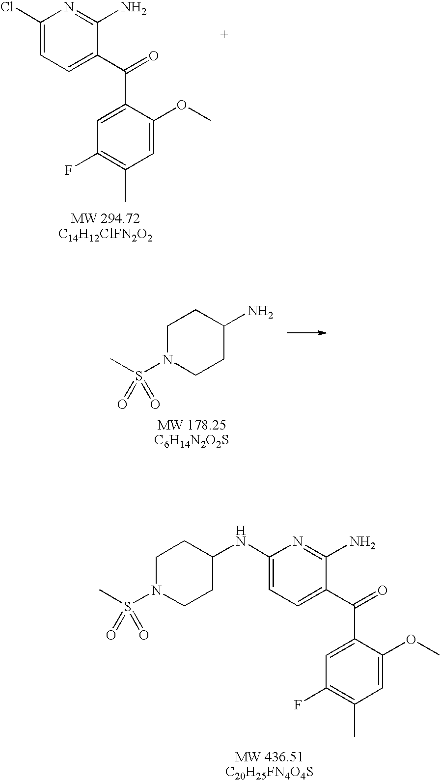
C1(Cl)=CC=C(C(=O)C2=CC(F)=C(C)C=C2OC)C(N)=N1.C1N(S(C)(=O)=O)CCC(N)C1.C1(NC2CCN(S(C)(=O)=O)CC2)=CC=C(C(=O)C2=CC(F)=C(C)C=C2OC)C(N)=N1
